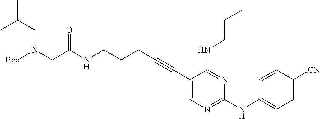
N(CCCC#CC1=CN=C(NC2=CC=C([CN])C=C2)N=C1NCCC)C(CN([Boc])CC(C)C)=O
